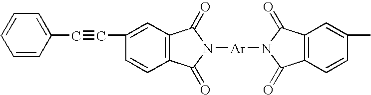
C1=CC2=C(C=C1C#CC1=CC=CC=C1)C(=O)N([Ar]N1C(=O)C3=C(C=C(C)C=C3)C1=O)C2=O
